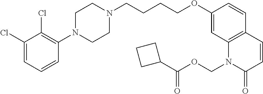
C1(Cl)=CC=CC(N2CCN(CCCCOC3=CC4=C(C=C3)C=CC(=O)N4COC(C3CCC3)=O)CC2)=C1Cl
